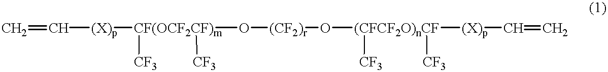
C=C[(X)p][CF(OCF2CF)m](O[(CF2)r]O[(CFCF2O)nCF]([(X)p]C=C)([CF3])[CF3])([CF3])[CF3]
